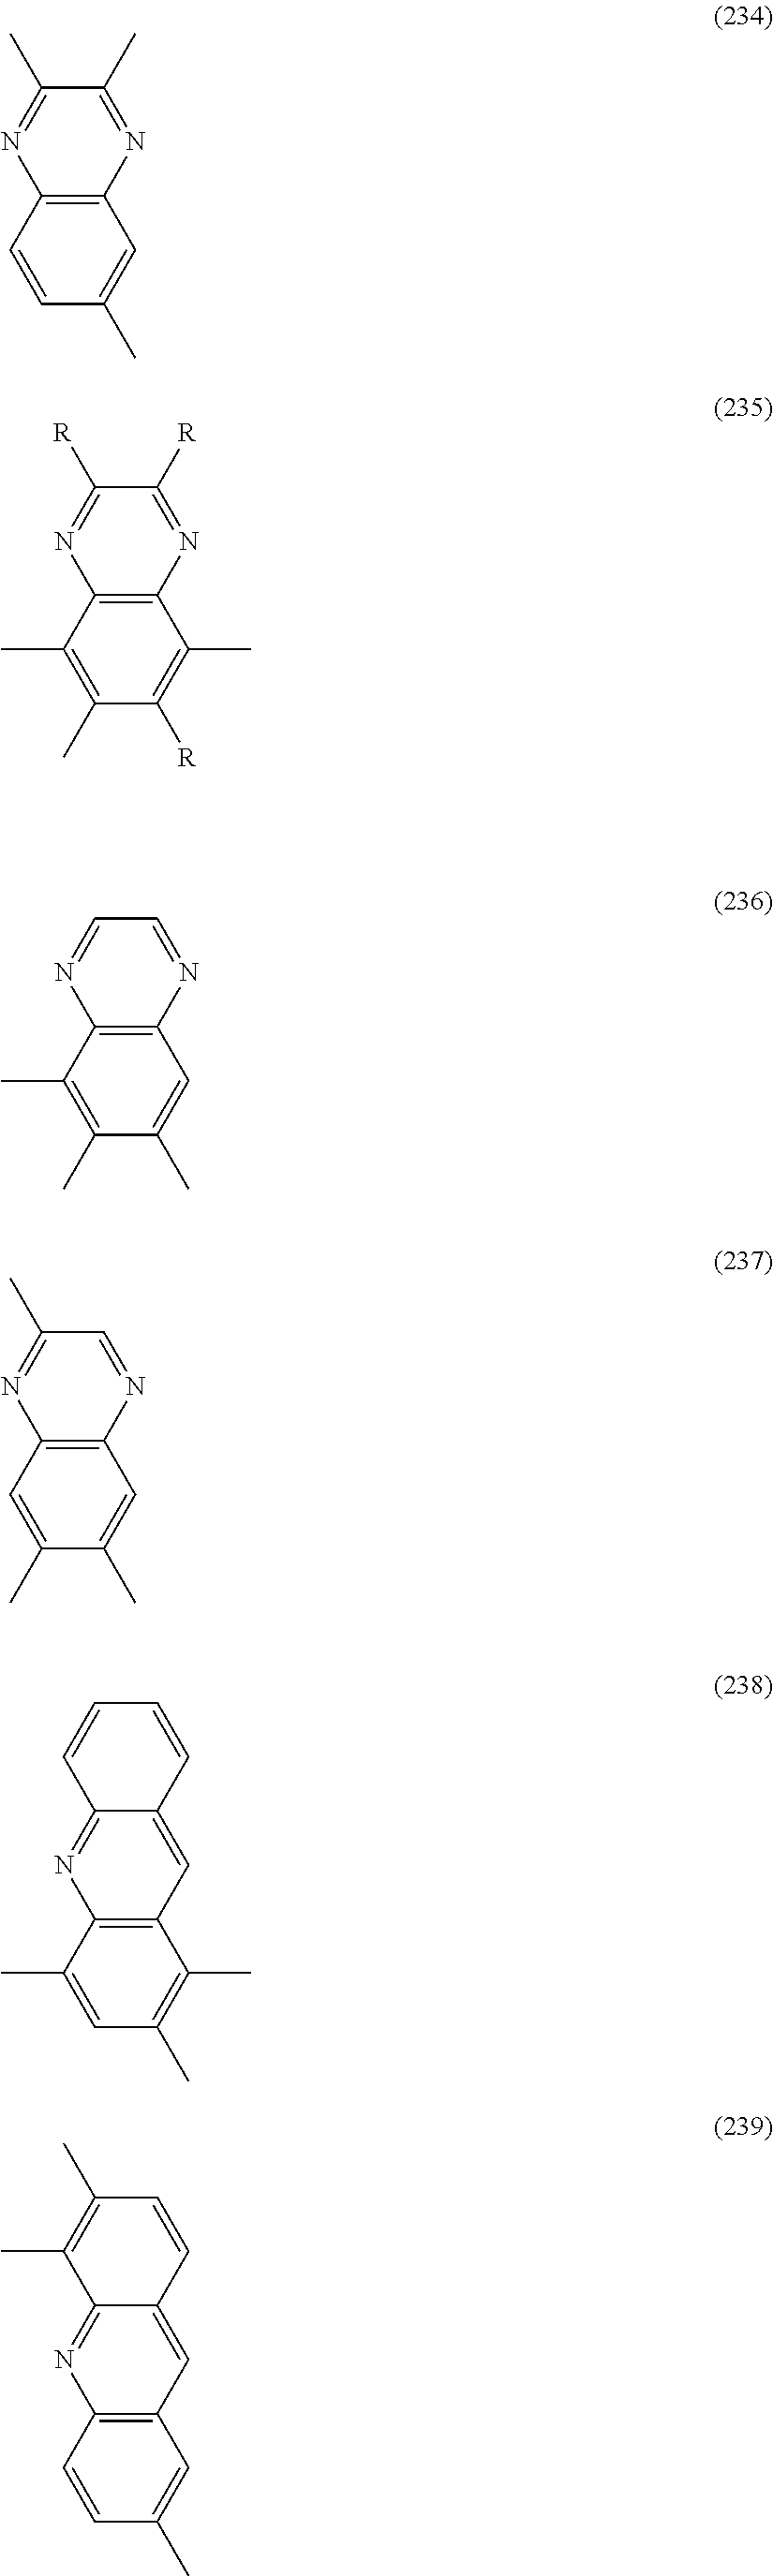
C12=C(C=CC(C)=C1)N=C(C)C(C)=N2.C12=C(C(C)=C(C)C([R])=C1C)N=C([R])C([R])=N2.C12=C(C(C)=C(C)C(C)=C1)N=CC=N2.C12=C(C=C(C)C(C)=C1)N=C(C)C=N2.C12=C(C(C)=CC(C)=C1C)N=C1C(=C2)C=CC=C1.C12=C(C=CC(C)=C1)N=C1C(=C2)C=CC(C)=C1C
